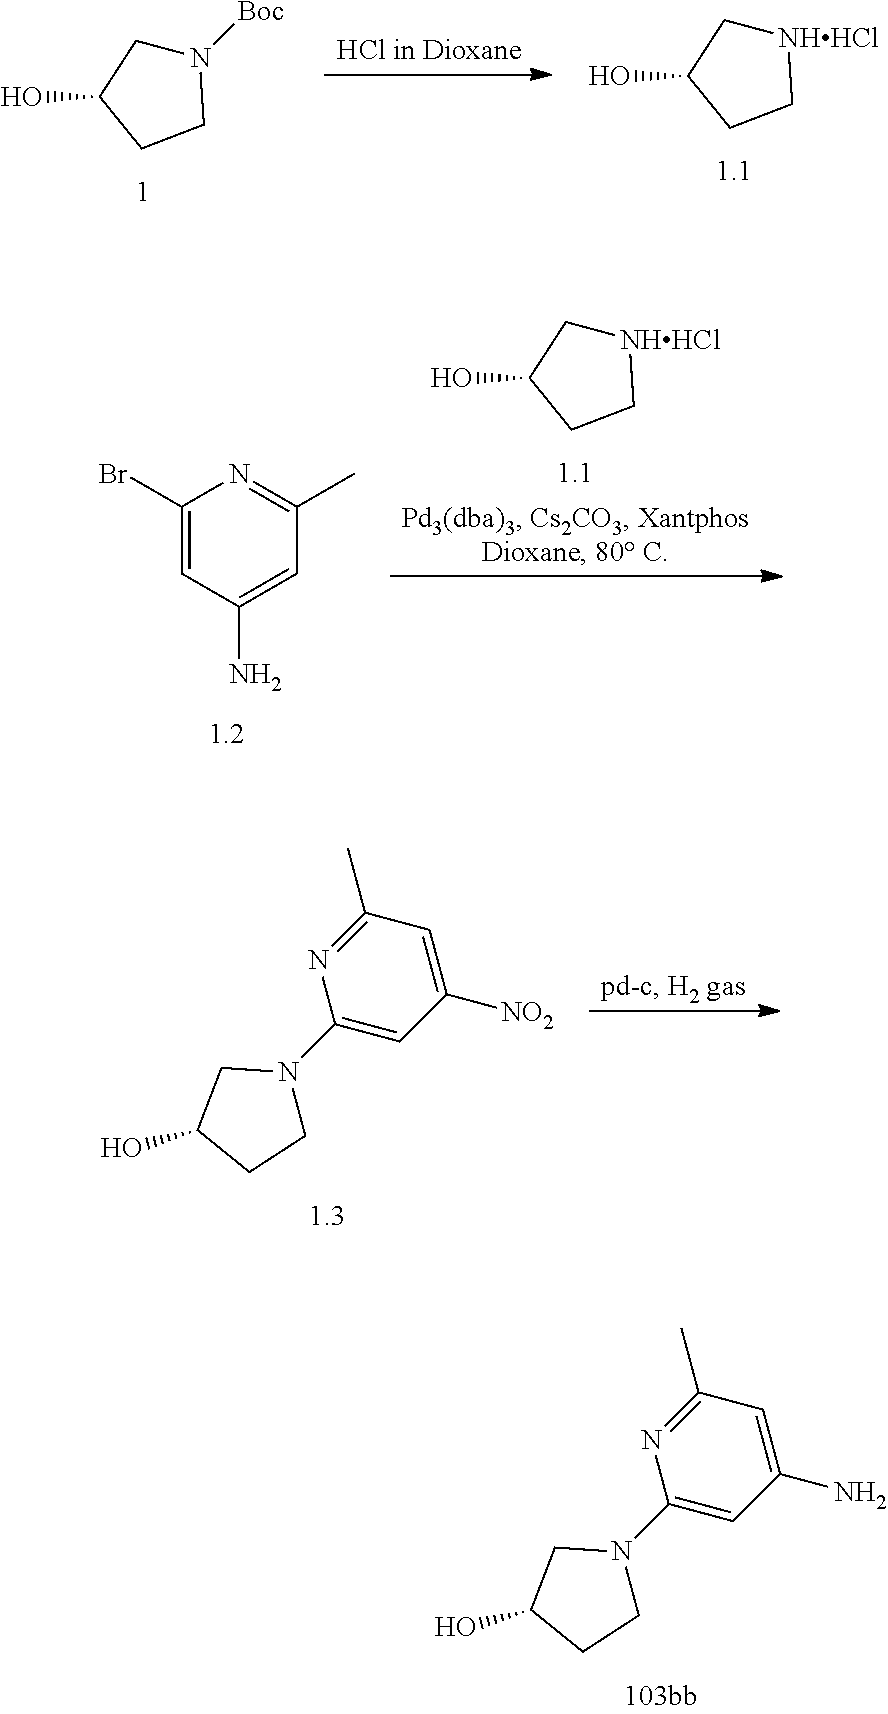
[Boc]N1CC(O)CC1.[NHHCl]1CC(O)CC1.C1=C(Br)N=C(C)C=C1N.[NHHCl]1CC(O)CC1.C1(N2CCC(O)C2)=CC([NO2])=CC(C)=N1.C1(N2CCC(O)C2)=CC(N)=CC(C)=N1
